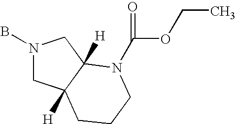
BN1CC2([H])C([H])(C1)N(C(OCC)=O)CCC2
